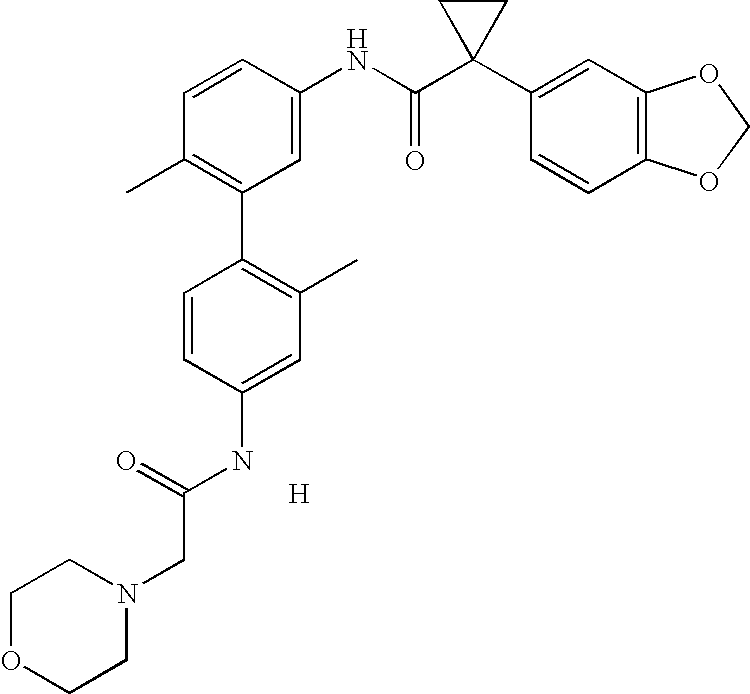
C1=CC(NC(C2(C3=CC4=C(C=C3)OCO4)CC2)=O)=CC(C2=C(C)C=C(NC(CN3CCOCC3)=O)C=C2)=C1C.[H]
